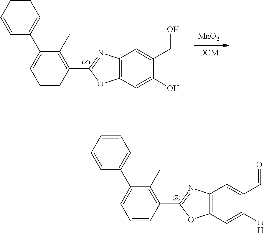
C12=C(C=C(O)C(C=O)=C1)OC(C1=C(C)C(C3=CC=CC=C3)=CC=C1)=N2.[DCM].[MnO2].C12=C(C=C(O)C(CO)=C1)OC(C1=C(C)C(C3=CC=CC=C3)=CC=C1)=N2
